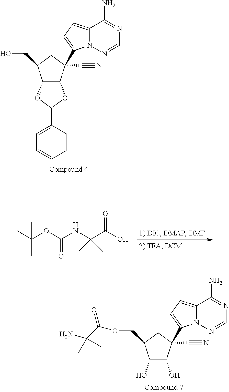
C1=C(C2OC3C(O2)C(CO)CC3(C2=CC=C3N2N=CN=C3N)C#N)C=CC=C1.CC(OC(NC(C(O)=O)(C)C)=O)(C)C.OC1C(O)C(COC(C(N)(C)C)=O)CC1(C1=CC=C2N1N=CN=C2N)C#N
